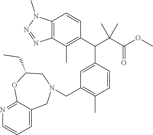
C12=C(C(C)=C(C(C(C(OC)=O)(C)C)C3=CC(CN4CC5=CC=CN=C5OC(CC)C4)=C(C)C=C3)C=C1)N=NN2C
